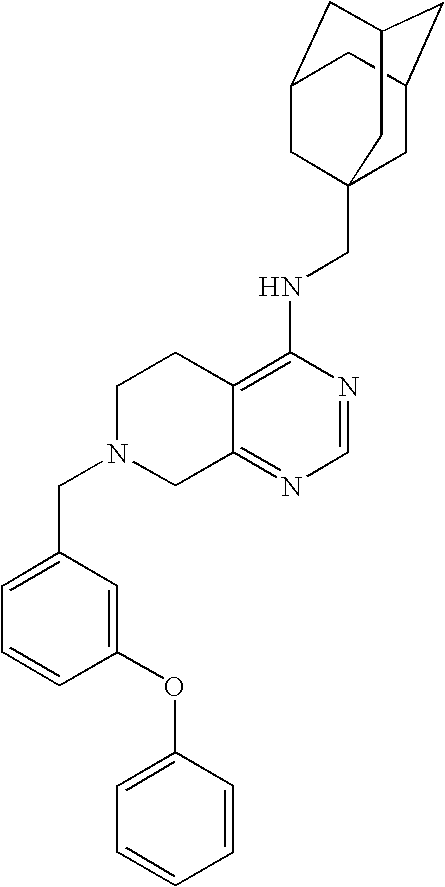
C12=C(NCC34CC5CC(CC(C3)C5)C4)N=CN=C1CN(CC1=CC=CC(OC3=CC=CC=C3)=C1)CC2
